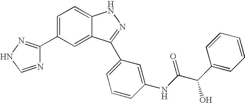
C1(C2=CC=C3C(=C2)C(C2=CC=CC(NC(C(C4=CC=CC=C4)O)=O)=C2)=NN3)=NNC=N1
